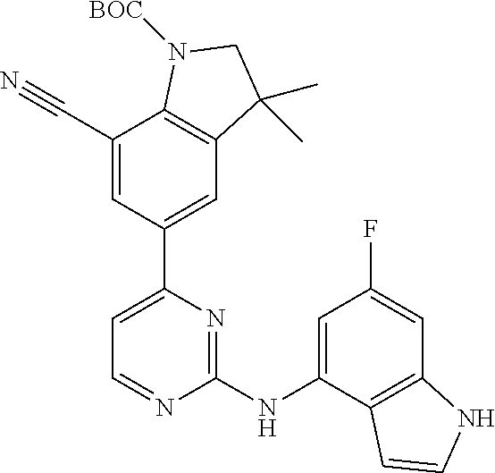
C1=C(C2=CC3=C(C(C#N)=C2)N([BOC])CC3(C)C)N=C(NC2=CC(F)=CC3=C2C=CN3)N=C1
